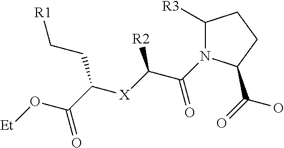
[Et]OC(C([X]C(C(N1C([R3])CCC1C(=O)O)=O)[R2])CC[R1])=O
